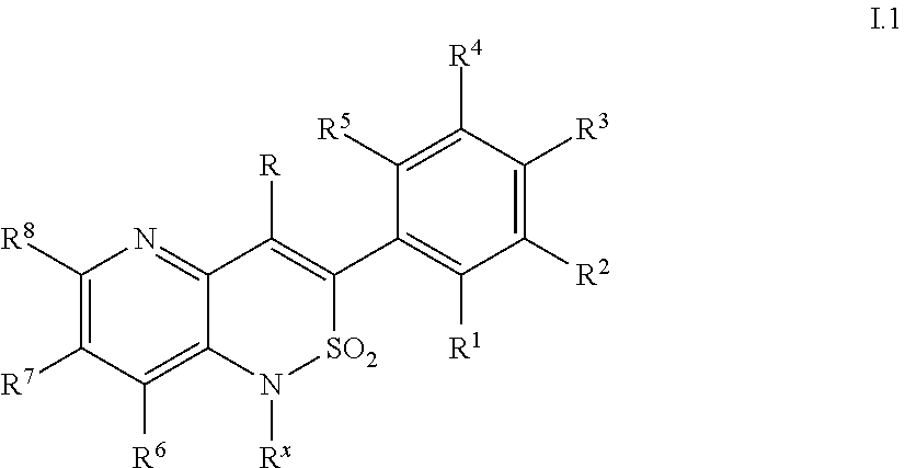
C1([R8])=C([R7])C([R6])=C2C(=N1)C([R])=C(C1=C([R1])C([R2])=C([R3])C([R4])=C1[R5])[SO2]N2[Rx]
